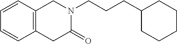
C1=CC2=C(C=C1)CN(CCCC1CCCCC1)C(=O)C2
